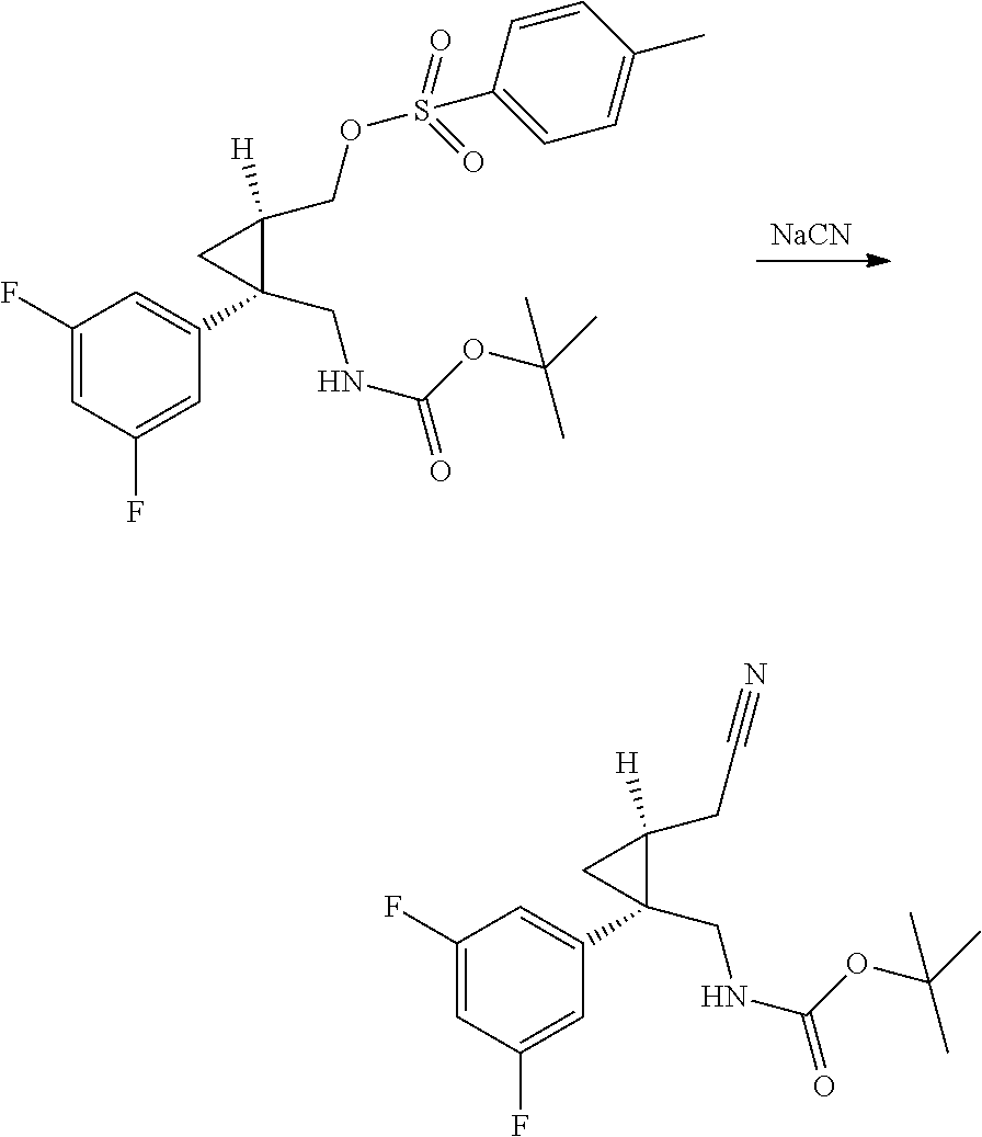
[NaCN].C1(F)=CC(F)=CC(C2(CNC(=O)OC(C)(C)C)C(COS(=O)(=O)C3=CC=C(C)C=C3)([H])C2)=C1.C1(F)=CC(F)=CC(C2(CNC(=O)OC(C)(C)C)C(CC#N)([H])C2)=C1
